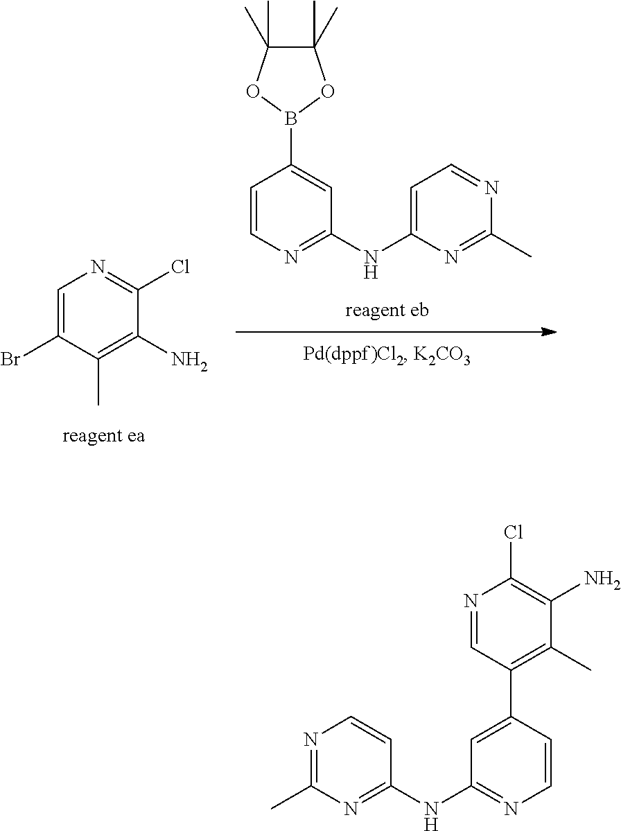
C1=CN=C(NC2=CC=NC(C)=N2)C=C1B1OC(C)(C)C(C)(C)O1.C1=C(Br)C(C)=C(N)C(Cl)=N1.C1=CN=C(NC2=NC(C)=NC=C2)C=C1C1=C(C)C(N)=C(Cl)N=C1
